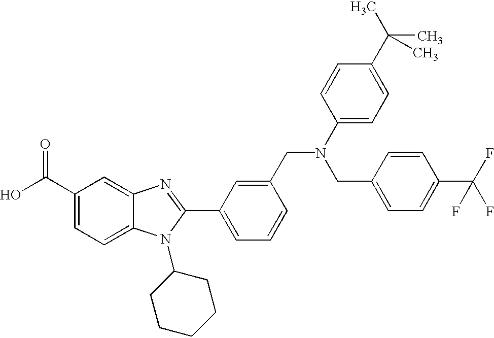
OC(C1=CC=C2C(=C1)N=C(C1=CC=CC(CN(C3=CC=C(C(C)(C)C)C=C3)CC3=CC=C(C(F)(F)F)C=C3)=C1)N2C1CCCCC1)=O
